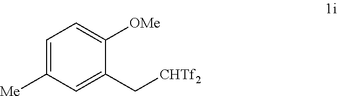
C1=C([Me])C=C(C[CHTf2])C([OMe])=C1
